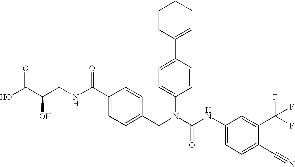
OC(C(CNC(C1=CC=C(CN(C(NC2=CC=C(C#N)C(C(F)(F)F)=C2)=O)C2=CC=C(C3=CCCCC3)C=C2)C=C1)=O)O)=O
